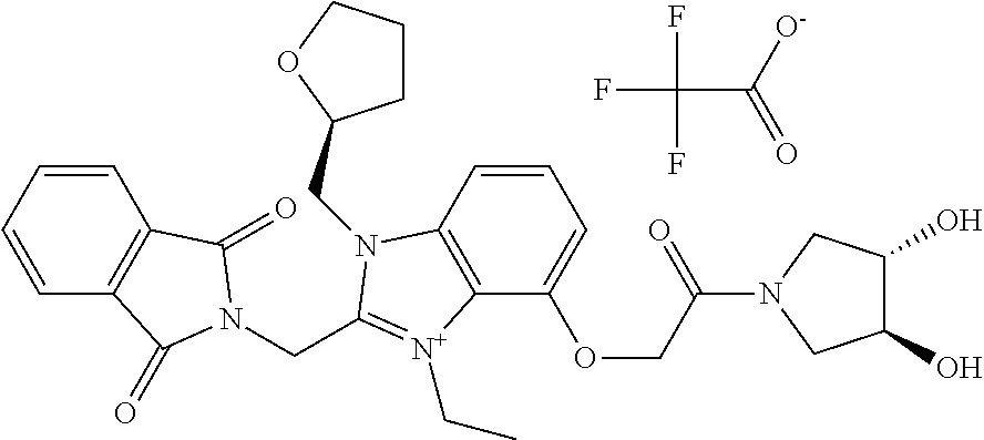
C1=CC=CC2=C1C(=O)N(CC1=[N+](CC)C3=C(C=CC=C3OCC(N3CC(O)C(O)C3)=O)N1CC1CCCO1)C2=O.FC(C([O-])=O)(F)F
